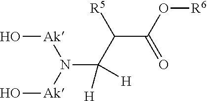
O[Ak]N(C(C(C(O[R6])=O)[R5])([H])[H])[Ak]O
